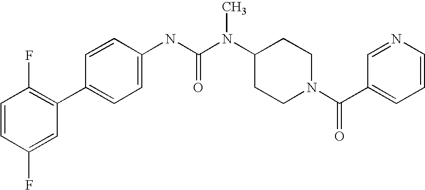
C1=CC(F)=CC(C2=CC=C(NC(N(C3CCN(C(C4=CC=CN=C4)=O)CC3)C)=O)C=C2)=C1F
